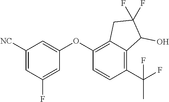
C1([NC])=CC(F)=CC(OC2=C3C(=C(C(F)(C)F)C=C2)C(O)C(F)(F)C3)=C1
